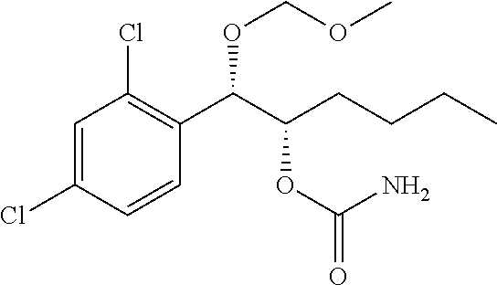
C1=C(Cl)C=CC(C(C(CCCC)OC(=O)N)OCOC)=C1Cl
